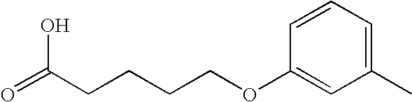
C1=CC=C(C)C=C1OCCCCC(=O)O
